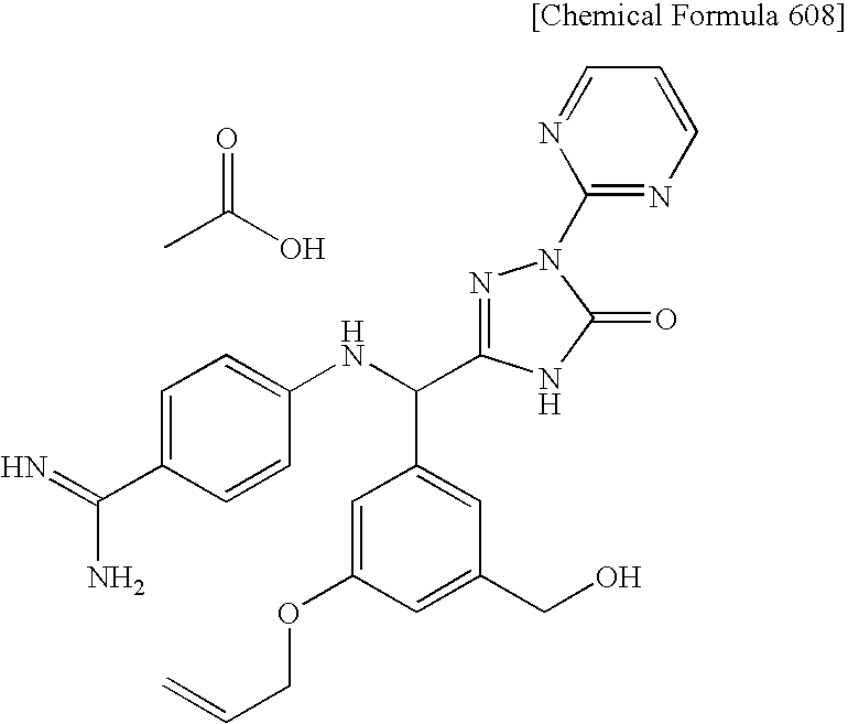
CC(=O)O.C1=C(OCC=C)C=C(CO)C=C1C(NC1=CC=C(C(=N)N)C=C1)C1=NN(C2=NC=CC=N2)C(=O)N1
